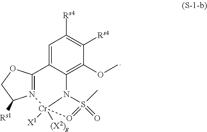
C1=C2C(=C(OC)C([Rs4])=C1[Rs4])N1S(C)(=O)=O[Cr]1([(X2)g])([X1])N1=C2OCC1[Rs1]
